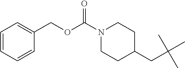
C1CC(CC(C)(C)C)CCN1C(OCC1=CC=CC=C1)=O
